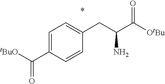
C1=C(C([tBuO])=O)C=CC(CC(N)C([OtBu])=O)=C1
